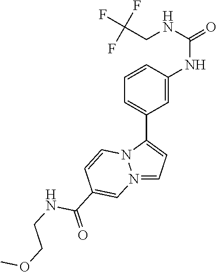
N12=CC=C(C3=CC=CC(NC(=O)NCC(F)(F)F)=C3)N1C=CC(C(=O)NCCOC)=C2
